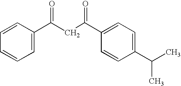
C1=C(C(CC(C2=CC=C(C(C)C)C=C2)=O)=O)C=CC=C1
